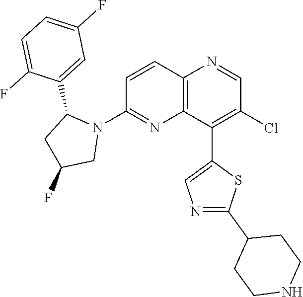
C1=CC2=C(N=C1N1C(C3=CC(F)=CC=C3F)CC(F)C1)C(C1=CN=C(C3CCNCC3)S1)=C(Cl)C=N2
